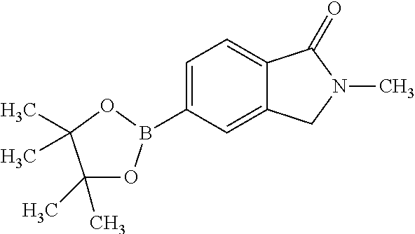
C1(C)(C)OB(C2=CC=C3C(=C2)CN(C)C3=O)OC1(C)C
